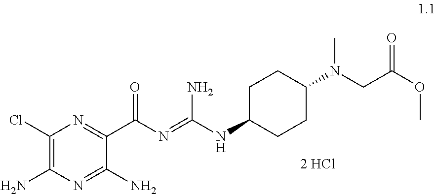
C(NC1CCC(N(CC(OC)=O)C)CC1)(=NC(C1=NC(Cl)=C(N)N=C1N)=O)N
